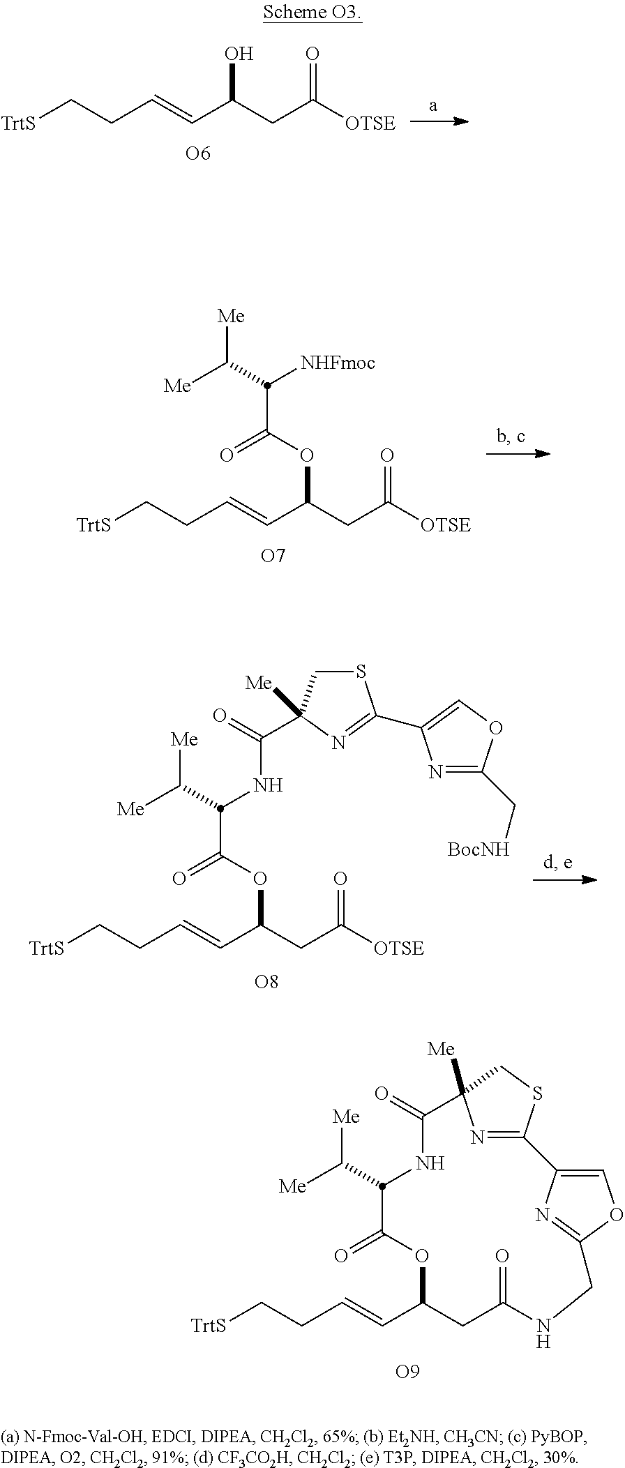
[O6].[TrtS]CCC=CC(O)CC(=O)[OTSE].[O7].[TrtS]CCC=CC(OC(=O)C([NHFmoc])C([Me])[Me])CC(=O)[OTSE].[O8].[TrtS]CCC=CC(OC(=O)C(NC(=O)C1([Me])CSC(C2=COC(C[BocNH])=N2)=N1)C([Me])[Me])CC(=O)[OTSE].[O9].[TrtS]CCC=CC1OC(=O)C(C([Me])[Me])NC(=O)C2([Me])N=C(SC2)C2=COC(=N2)CNC(=O)C1
